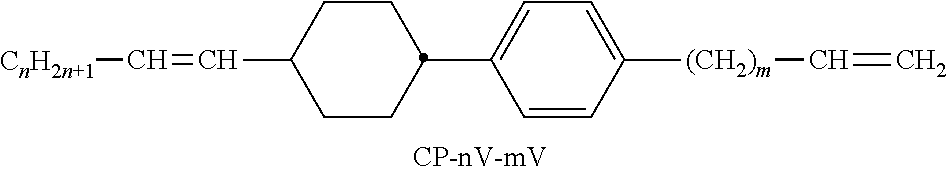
C1CC(C2=CC=C([(CH2)m]C=C)C=C2)CCC1C=C[CnH2n+1]
